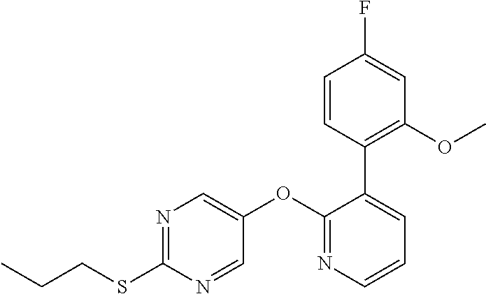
N1=C(SCCC)N=CC(OC2=NC=CC=C2C2=C(OC)C=C(F)C=C2)=C1
